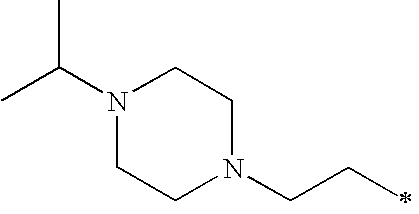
N1(C(C)C)CCN(CCC)CC1
